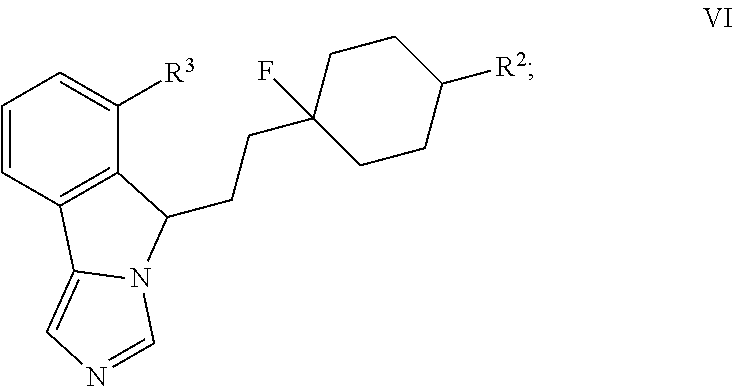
C1=CC2=C(C([R3])=C1)C(CCC1(F)CCC([R2])CC1)N1C2=CN=C1
